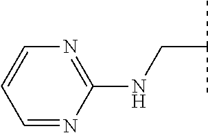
N(C1=NC=CC=N1)CC(C)C
